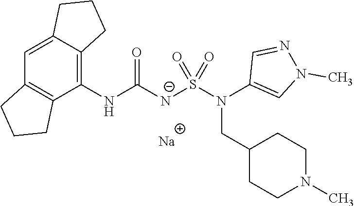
[Na].C1(NC([N-]S(N(C2=CN(C)N=C2)CC2CCN(C)CC2)(=O)=O)=O)=C2C(=CC3=C1CCC3)CCC2
